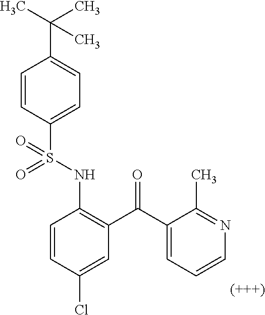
C1=CC(Cl)=CC(C(C2=CC=CN=C2C)=O)=C1NS(C1=CC=C(C(C)(C)C)C=C1)(=O)=O
